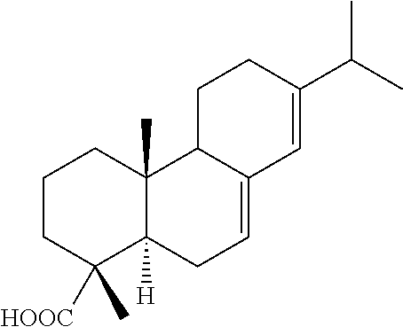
C1CC([HOOC])(C)C2([H])C(C)(C1)C1C(=CC2)C=C(C(C)C)CC1
